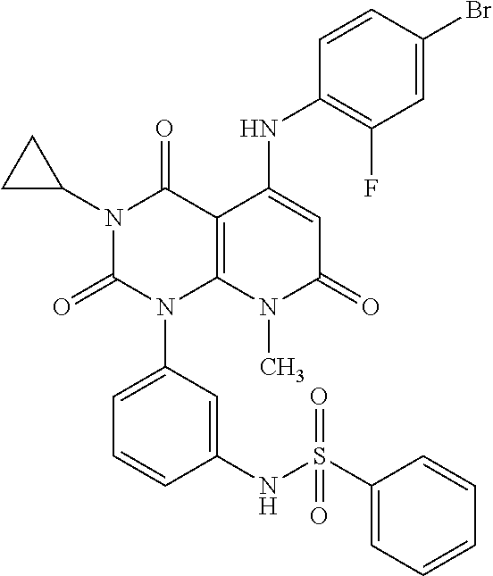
C1=C(Br)C=CC(NC2=CC(=O)N(C)C3=C2C(=O)N(C2CC2)C(=O)N3C2=CC=CC(NS(C3=CC=CC=C3)(=O)=O)=C2)=C1F
